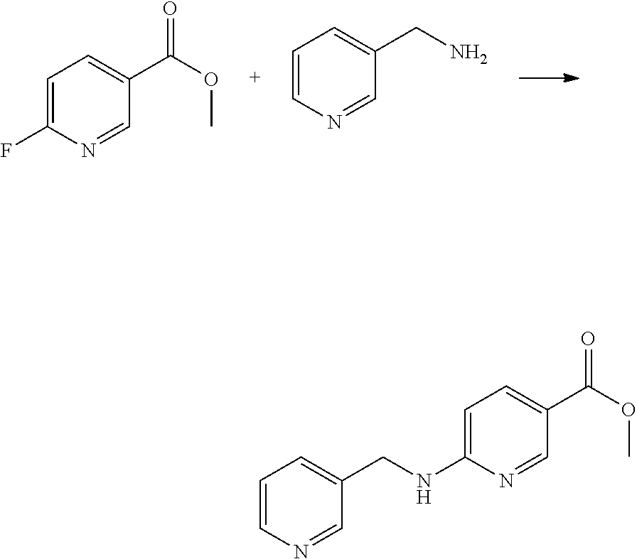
C1=C(F)N=CC(C(=O)OC)=C1.C1=CN=CC(CN)=C1.C1=C(NCC2=CC=CN=C2)N=CC(C(=O)OC)=C1
